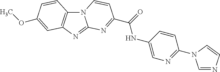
N12C3=C(N=C1N=C(C(NC1=CN=C(N4C=NC=C4)C=C1)=O)C=C2)C=C(OC)C=C3
